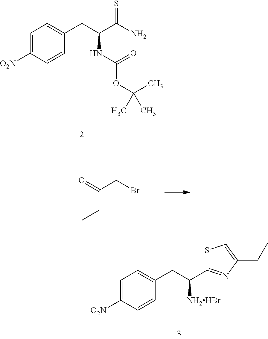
C1=C([O2N])C=CC(CC(C(N)=S)NC(=O)OC(C)(C)C)=C1.O=C(CBr)CC.C1=C([O2N])C=CC(CC([NH2HBr])C2=NC(CC)=CS2)=C1
